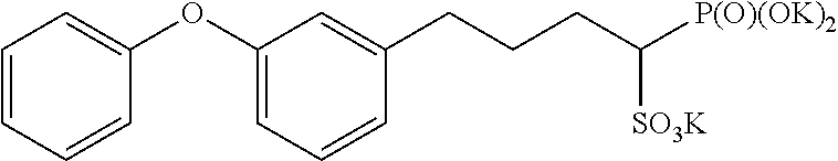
C1=CC=CC(OC2=CC=CC(CCCC([P(O)(OK)2])[SO3K])=C2)=C1
